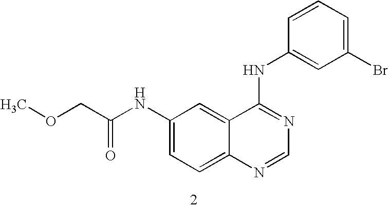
C1(NC(COC)=O)=CC=C2C(=C1)C(NC1=CC(Br)=CC=C1)=NC=N2
